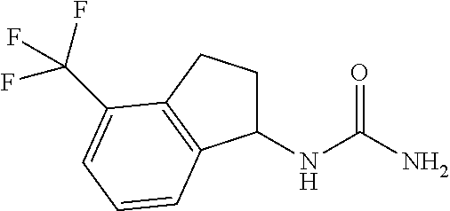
C1(NC(N)=O)CCC2=C1C=CC=C2C(F)(F)F
